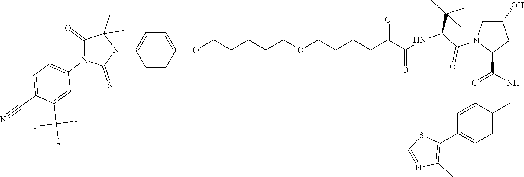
C(NC(=O)C1CC(O)CN1C(=O)C(C(C)(C)C)NC(=O)C(CCCCOCCCCCOC1=CC=C(N2C(C)(C)C(=O)N(C3=CC=C(C#N)C(C(F)(F)F)=C3)C2=S)C=C1)=O)C1=CC=C(C2=C(C)N=CS2)C=C1
